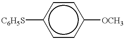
[C6H5S]c1ccc([OCH3])cc1
